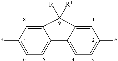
C12=CC=C(*)C=C1C([R1])([R1])C1=CC(*)=CC=C21
